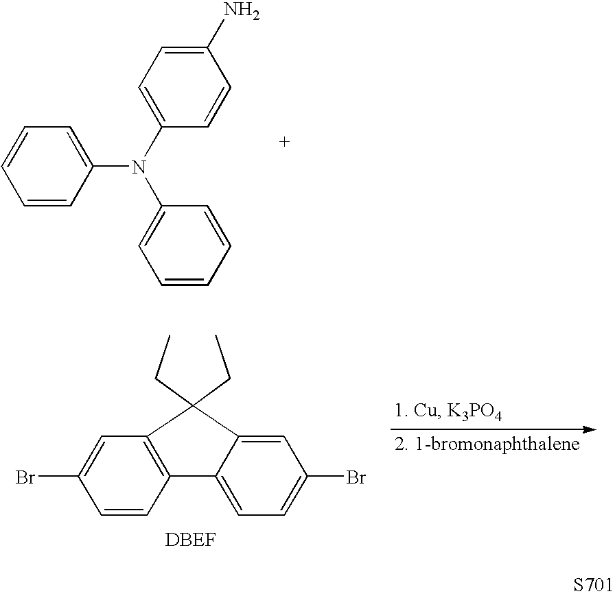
C1=CC(N(C2=CC=C(N)C=C2)C2=CC=CC=C2)=CC=C1.C1=CC2=C(C=C1Br)C(CC)(CC)C1=CC(Br)=CC=C21.[S701]
